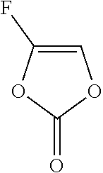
C1=C(F)OC(=O)O1
